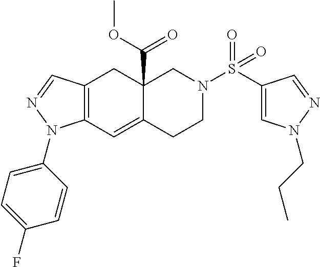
C12(C(OC)=O)C(=CC3=C(C1)C=NN3C1=CC=C(F)C=C1)CCN(S(C1=CN(CCC)N=C1)(=O)=O)C2
